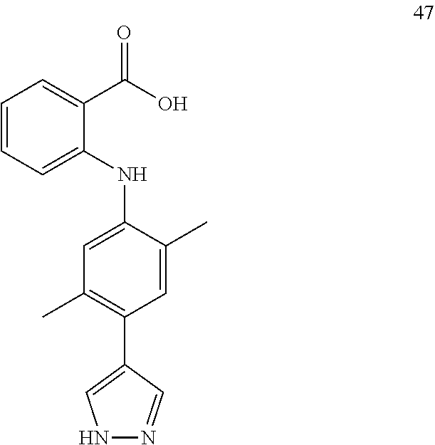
C1=CC=C(NC2=CC(C)=C(C3=CNN=C3)C=C2C)C(C(O)=O)=C1
